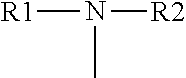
N([R2])(C)[R1]
